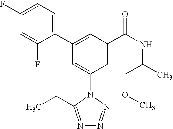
C1(C2=CC(C(NC(C)COC)=O)=CC(N3C(CC)=NN=N3)=C2)=CC=C(F)C=C1F
